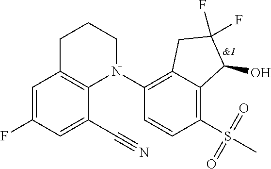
C1=C(F)C=C(C#N)C2=C1CCCN2C1=C2C(=C(S(C)(=O)=O)C=C1)C(O)C(F)(F)C2
